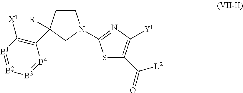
[B3]1=[B4]C(C2([R])CCN(C3=NC([Y1])=C(C([L2])=O)S3)C2)=C([X1])[B1]=[B2]1
